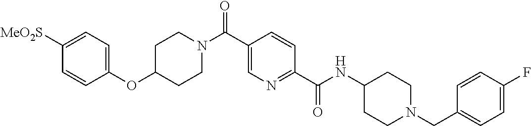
C1=CC(OC2CCN(C(C3=CN=C(C(NC4CCN(CC5=CC=C(F)C=C5)CC4)=O)C=C3)=O)CC2)=CC=C1[MeO2S]
